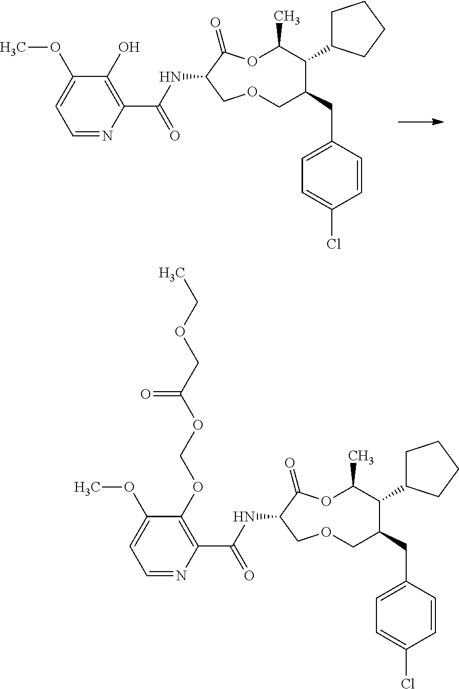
C1(CC2=CC=C(Cl)C=C2)COCC(NC(=O)C2=C(O)C(OC)=CC=N2)C(=O)OC(C)C1C1CCCC1.C(C1COCC(NC(=O)C2=C(OCOC(COCC)=O)C(OC)=CC=N2)C(=O)OC(C)C1C1CCCC1)C1=CC=C(Cl)C=C1
